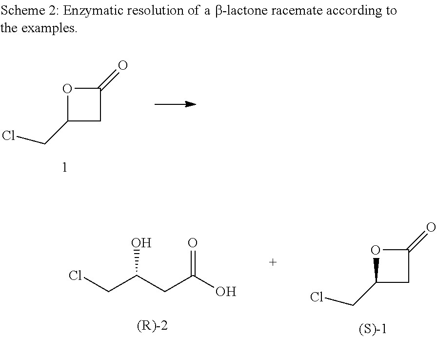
O1C(CCl)CC1=O.O1C(CCl)CC1=O.ClCC(CC(O)=O)O
